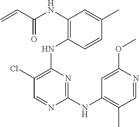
N(C1=C(NC2=C(Cl)C=NC(NC3=C(C)C=NC(OC)=C3)=N2)C=CC(C)=C1)C(C=C)=O
